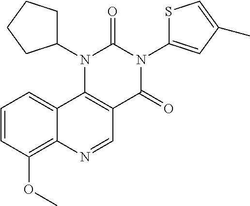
C1=CC(OC)=C2C(=C1)C1=C(C=N2)C(=O)N(C2=CC(C)=CS2)C(=O)N1C1CCCC1
